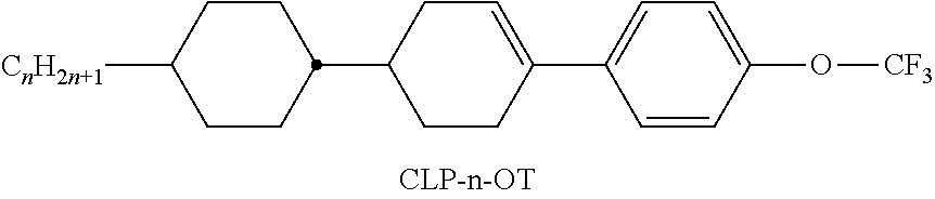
[CnH2n+1]C1CCC(C2CC=C(C3=CC=C(O[CF3])C=C3)CC2)CC1
